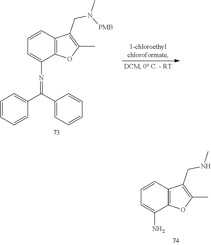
C12=C(C(N=C(C3=CC=CC=C3)C3=CC=CC=C3)=CC=C1)OC(C)=C2CN([PMB])C.C12=C(C(N)=CC=C1)OC(C)=C2CNC
